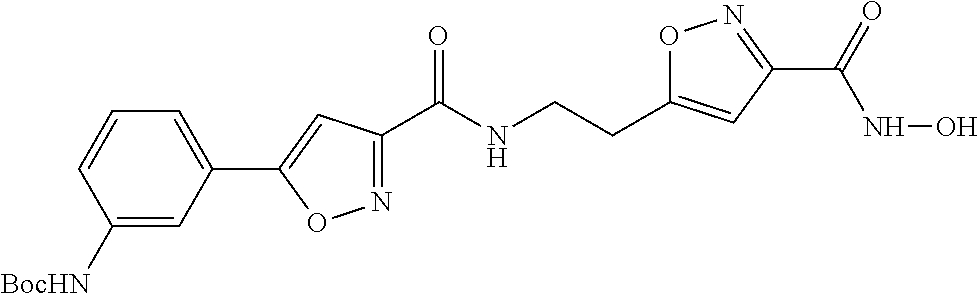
N1=C(C(NCCC2=CC(C(=O)NO)=NO2)=O)C=C(C2=CC=CC([BocHN])=C2)O1
